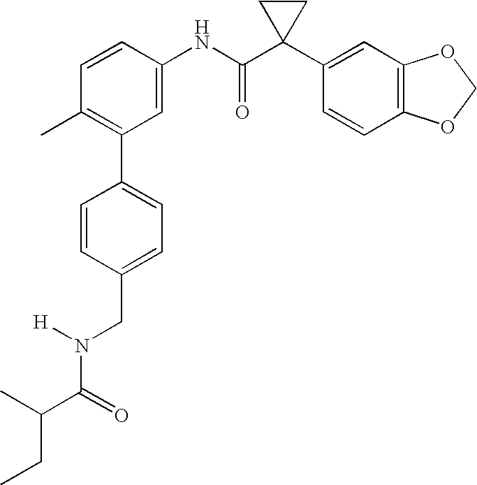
C1(NC(C2(C3=CC4=C(C=C3)OCO4)CC2)=O)=CC(C2=CC=C(CN(C(C(CC)C)=O)[H])C=C2)=C(C)C=C1
